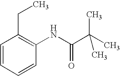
C1=CC=CC(NC(C(C)(C)C)=O)=C1CC
